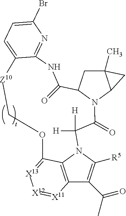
C12(C)CC3N(C1C2)C(=O)C([H])([H])N1C([R5])=C(C(C)=O)C2=C1C(=[X13][X12]=[X11]2)OC[Z10]C1=CC=C(Br)N=C1NC3=O
